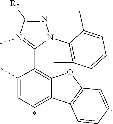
N1=C([R7])N(C)=C(C2=C3C(=CC=C2C)C2=C(O3)C=CC=C2)N1C1=C(C)C=CC=C1C
